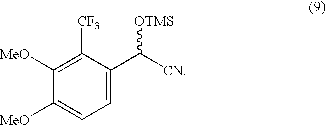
C1([MeO])=CC=C(C([CN])[OTMS])C([CF3])=C1[MeO]
